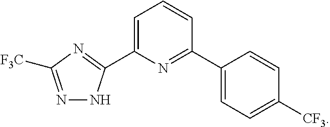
C1(C2=NC([F3C])=NN2)=CC=CC(C2=CC=C([CF3])C=C2)=N1
